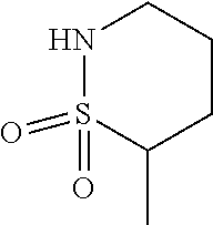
N1S(=O)(=O)C(C)CCC1
